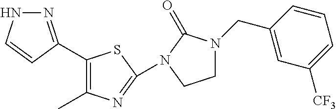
N1N=C(C2=C(C)N=C(N3C(=O)N(CC4=CC([CF3])=CC=C4)CC3)S2)C=C1
